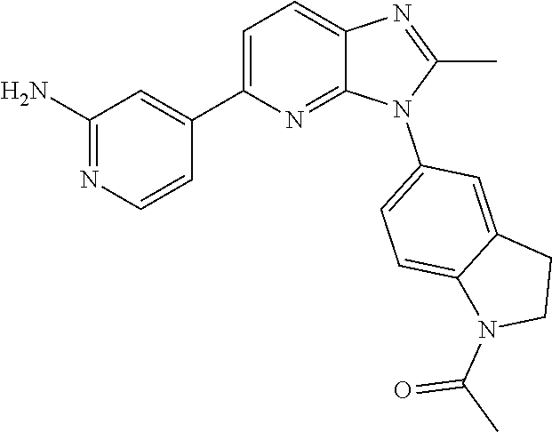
C1(C)=NC2=CC=C(C3=CC(N)=NC=C3)N=C2N1C1=CC=C2C(=C1)CCN2C(=O)C
